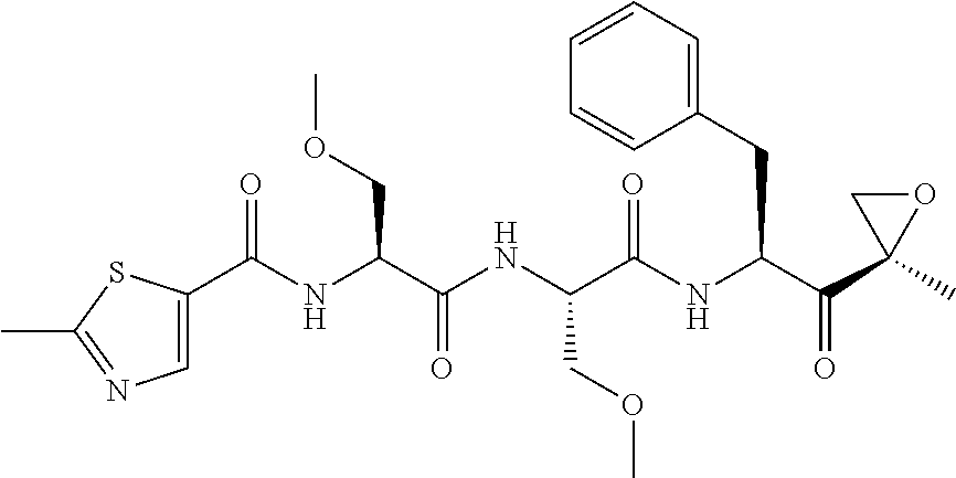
C1=C(C(NC(C(NC(C(NC(C(C2(C)OC2)=O)CC2=CC=CC=C2)=O)COC)=O)COC)=O)SC(C)=N1
